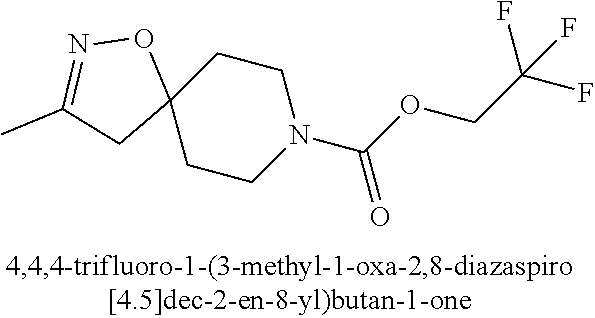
C1CN(C(OCC(F)(F)F)=O)CCC12ON=C(C)C2
